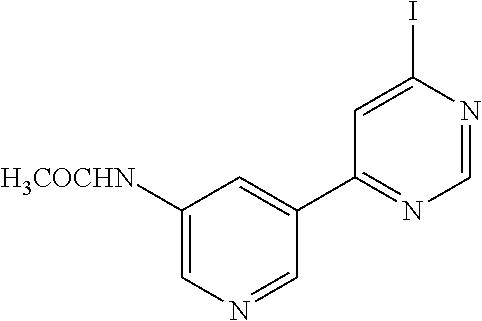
C1([H3COCHN])=CN=CC(C2=NC=NC(I)=C2)=C1
